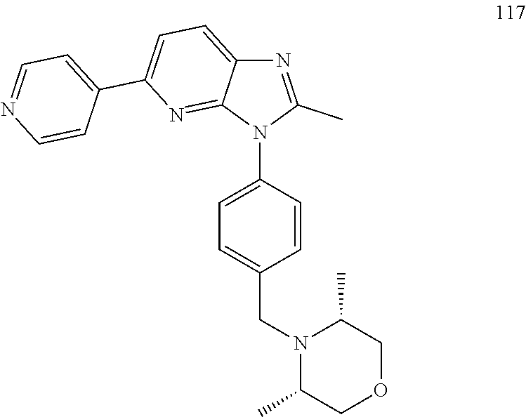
N1(CC2=CC=C(N3C(C)=NC4=CC=C(C5=CC=NC=C5)N=C34)C=C2)C(C)COCC1C
